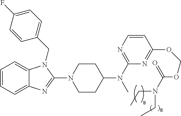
C1=CC=C2C(=C1)N(CC1=CC=C(F)C=C1)C(N1CCC(N(C)C3=NC=CC(OCOC(N(CC)CC)=O)=N3)CC1)=N2
